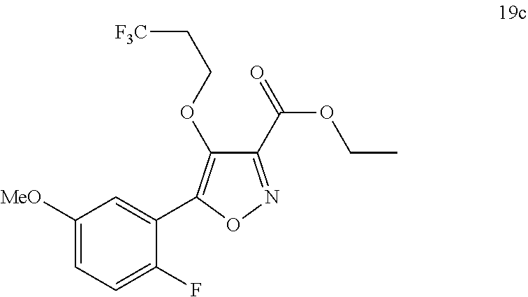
C1(C(OCC)=O)=NOC(C2=CC([MeO])=CC=C2F)=C1OCC[F3C]
